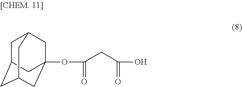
C1C2CC3CC(OC(CC(O)=O)=O)(CC1C3)C2
